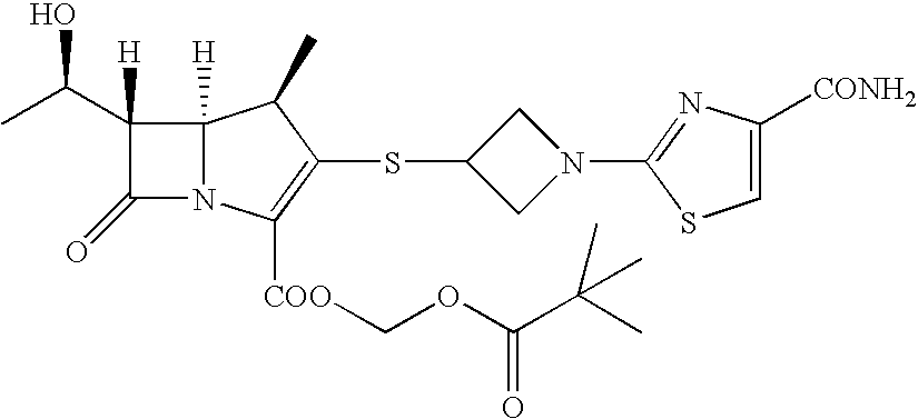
C1N(C2=NC([CONH2])=CS2)CC1SC1=C([COO]COC(C(C)(C)C)=O)N2C(=O)C([H])(C(C)O)C2([H])C1C
